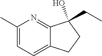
C1(C)=CC=C2C(=N1)C(O)(CC)CC2
